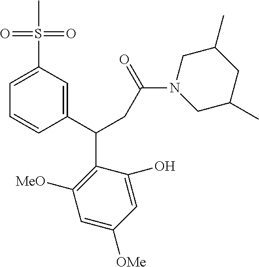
C1=C(S(C)(=O)=O)C=C(C(CC(N2CC(C)CC(C)C2)=O)C2=C([MeO])C=C([OMe])C=C2O)C=C1
